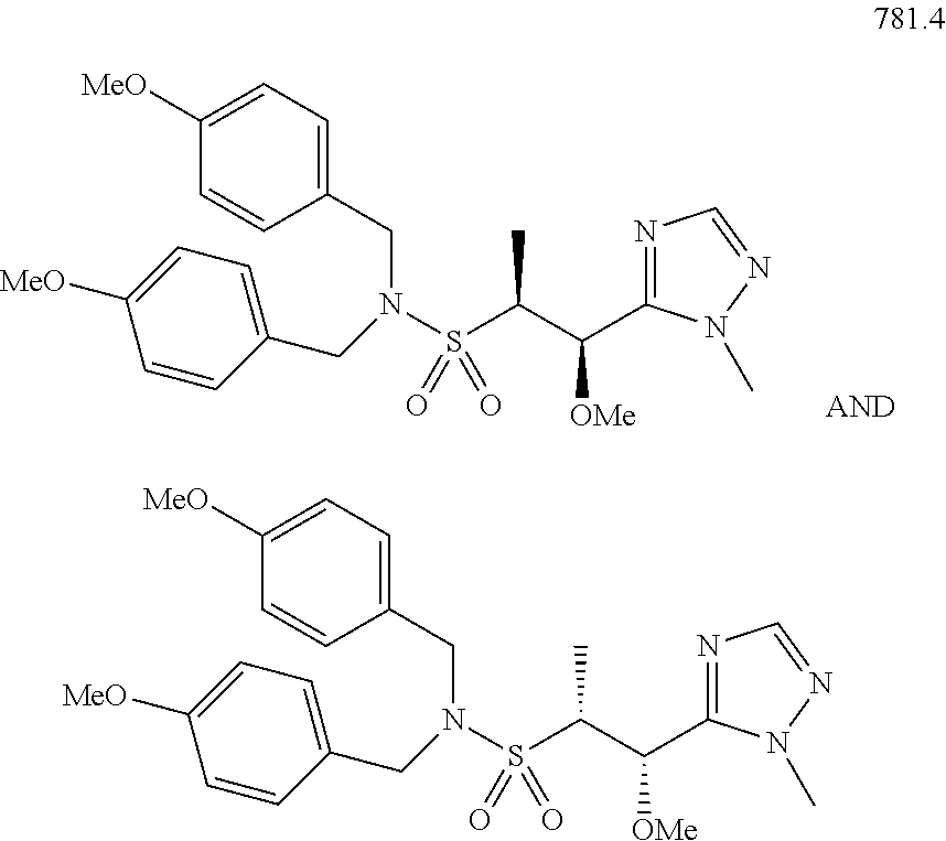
N1=C(C(C(S(N(CC2=CC=C([MeO])C=C2)CC2=CC=C([MeO])C=C2)(=O)=O)C)[OMe])N(C)N=C1.N1=C(C(C(S(N(CC2=CC=C([MeO])C=C2)CC2=CC=C([MeO])C=C2)(=O)=O)C)[OMe])N(C)N=C1
